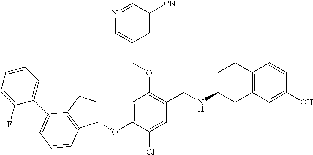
C1(OC2=CC(OCC3=CN=CC([CN])=C3)=C(CNC3CC4=C(CC3)C=CC(O)=C4)C=C2Cl)CCC2=C1C=CC=C2C1=CC=CC=C1F
